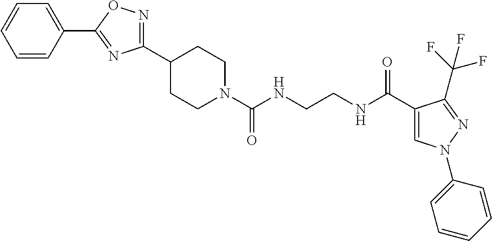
C1(C2=NOC(C3=CC=CC=C3)=N2)CCN(C(NCCNC(C2=CN(C3=CC=CC=C3)N=C2C(F)(F)F)=O)=O)CC1
